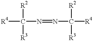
[R4]C([R2])([R3])N=NC([R2])([R3])[R4]
